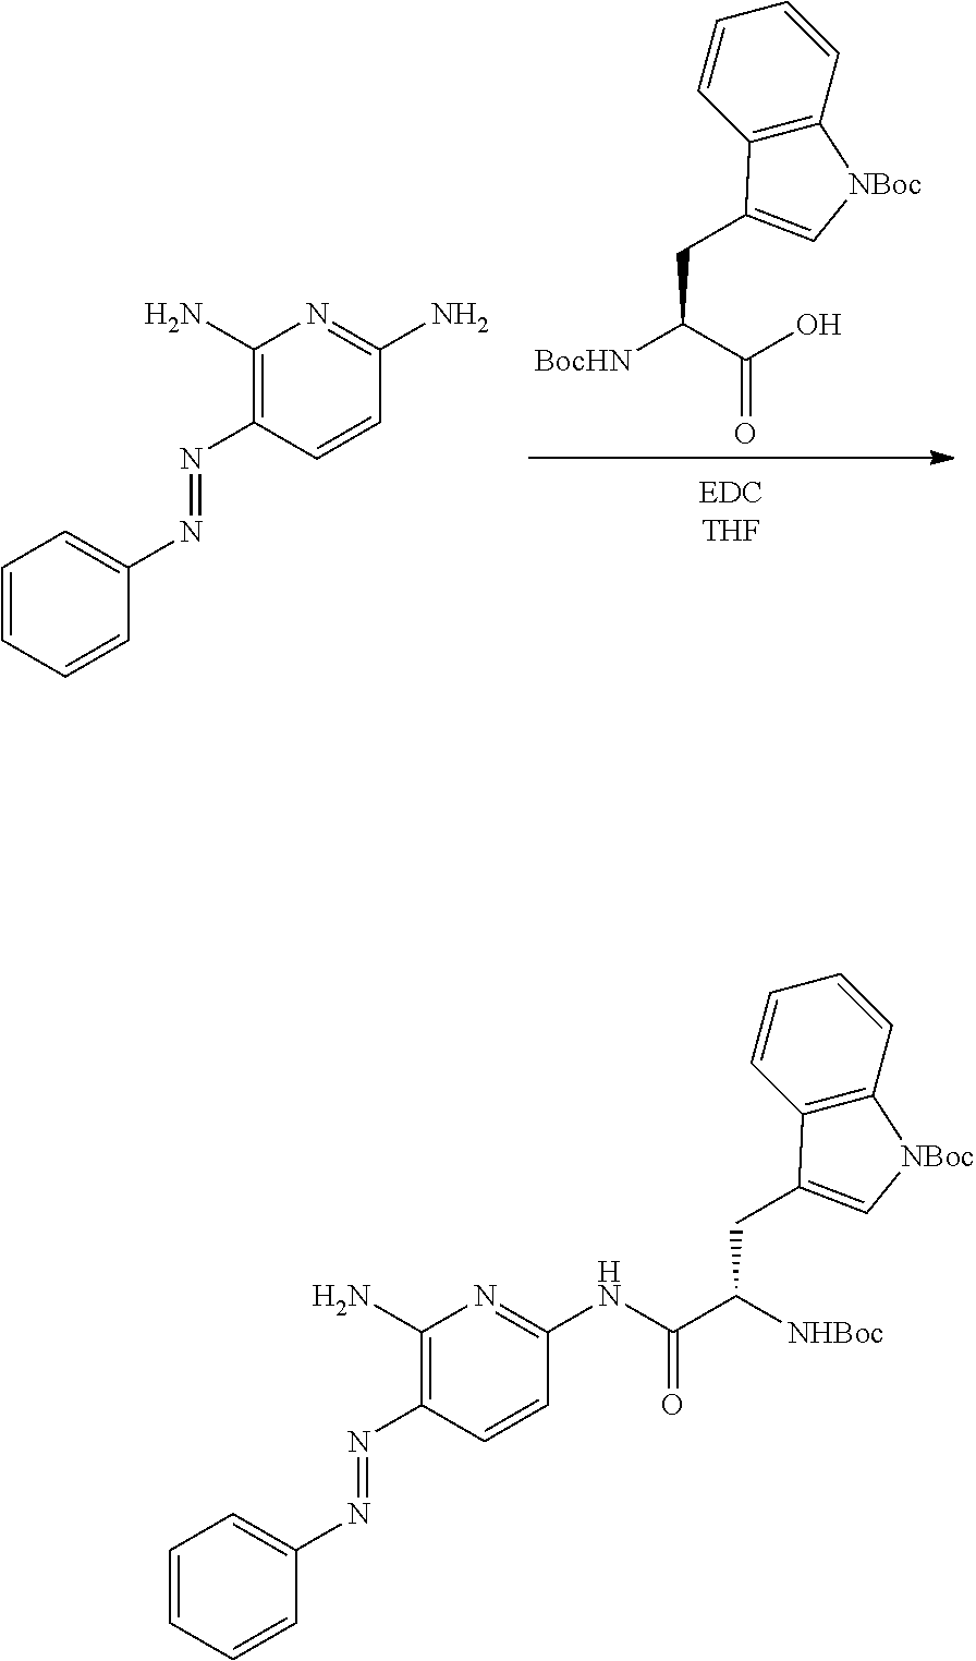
[BocHN]C(C(O)=O)CC1=C[NBoc]C2=C1C=CC=C2.C1=CC=CC(N=NC2=C(N)N=C(N)C=C2)=C1.C1=CC=CC(N=NC2=C(N)N=C(NC(C([NHBoc])CC3=C[NBoc]C4=C3C=CC=C4)=O)C=C2)=C1
